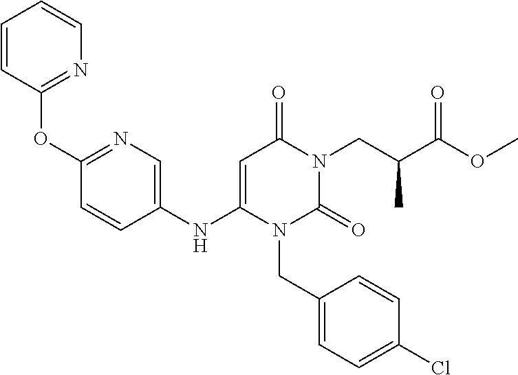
C1=CC(OC2=NC=C(NC3=CC(=O)N(CC(C(OC)=O)C)C(=O)N3CC3=CC=C(Cl)C=C3)C=C2)=NC=C1
